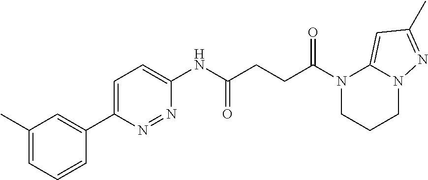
C1(C)=CC=CC(C2=CC=C(NC(CCC(N3CCCN4C3=CC(C)=N4)=O)=O)N=N2)=C1
